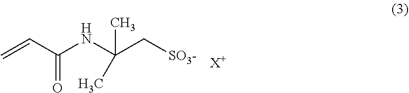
C=CC(NC(C[SO3-])(C)C)=O.[X+]
